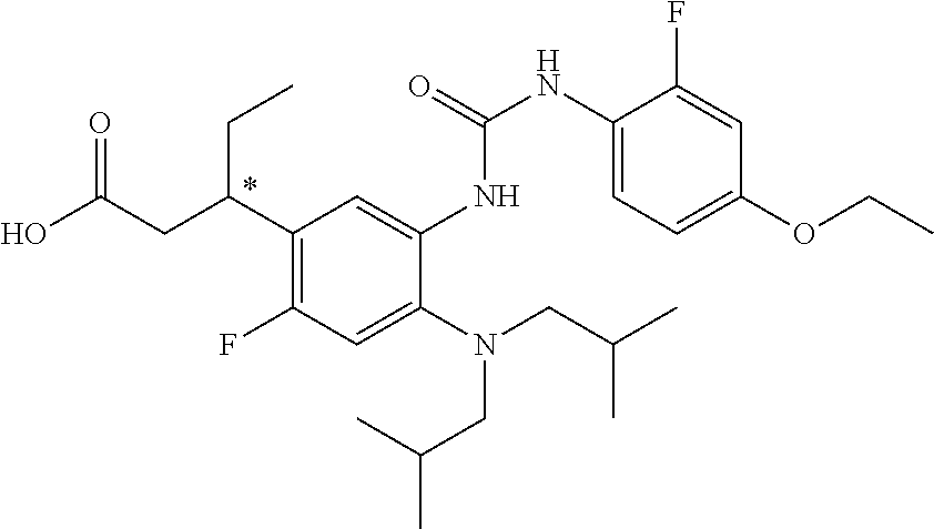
N(CC(C)C)(CC(C)C)C1=CC(F)=C(C(CC(O)=O)CC)C=C1NC(=O)NC1=CC=C(OCC)C=C1F
